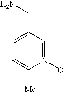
C1=C(CN)C=N(O)C([Me])=C1
